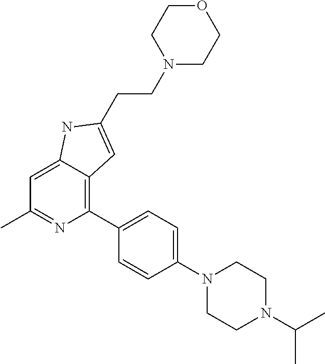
C1(C2=CC=C(N3CCN(C(C)C)CC3)C=C2)=C2C(=CC(C)=N1)NC(CCN1CCOCC1)=C2
